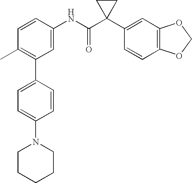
C1=C(NC(C2(C3=CC4=C(C=C3)OCO4)CC2)=O)C=CC(C)=C1C1=CC=C(N2CCCCC2)C=C1
